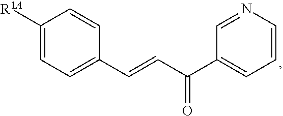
C1(C(C=CC2=CC=C([R1A])C=C2)=O)=CC=CN=C1
